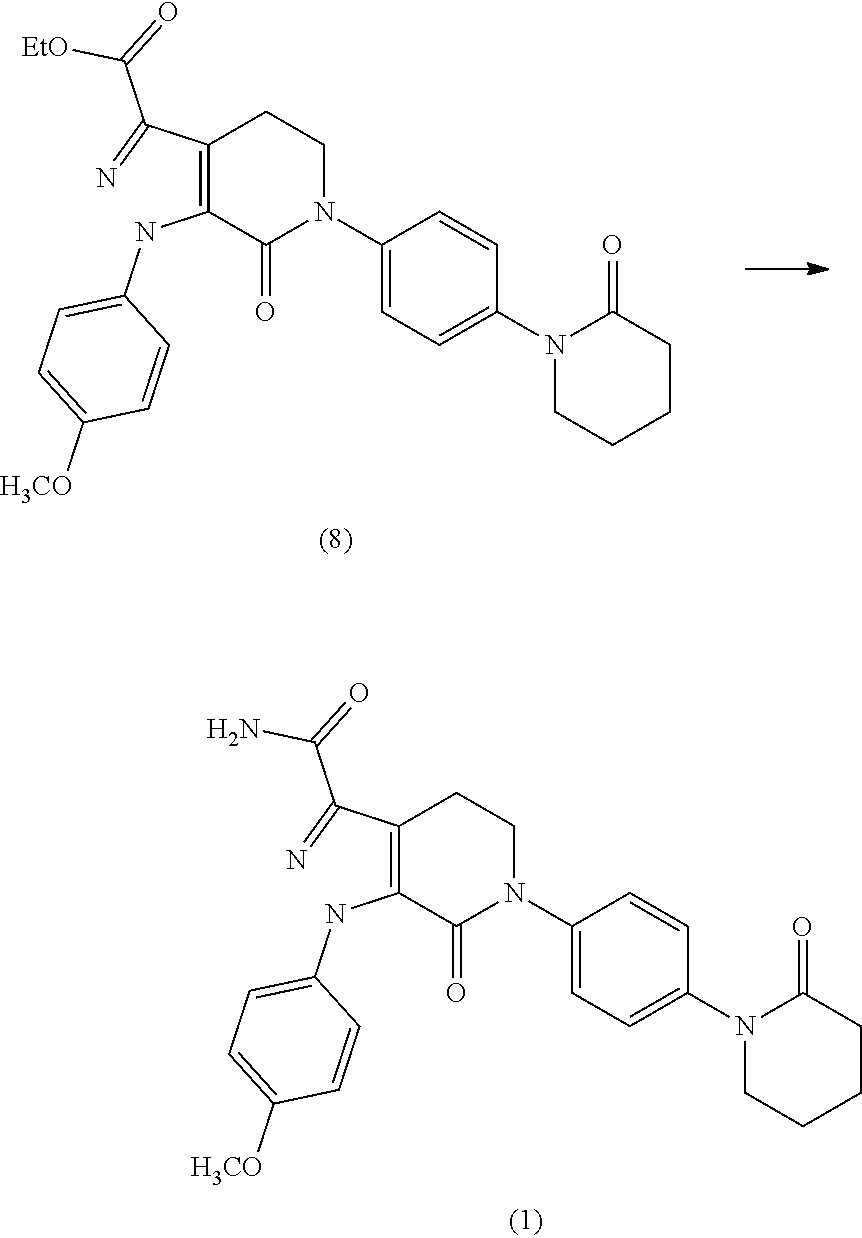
C1(C(=N)C(=O)[EtO])=C(NC2=CC=C([H3CO])C=C2)C(=O)N(C2=CC=C(N3CCCCC3=O)C=C2)CC1.C1(C(=N)C(=O)N)=C(NC2=CC=C([H3CO])C=C2)C(=O)N(C2=CC=C(N3CCCCC3=O)C=C2)CC1
